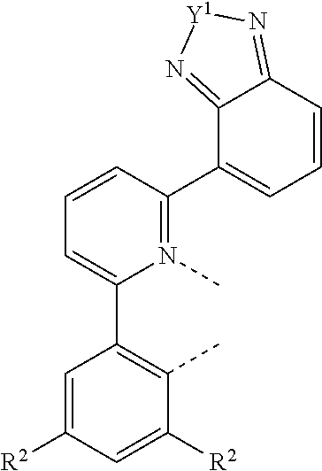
C1=C([R2])C=C([R2])C(C)=C1C1=CC=CC(C2=CC=CC3=N[Y1]N=C23)=N1C
